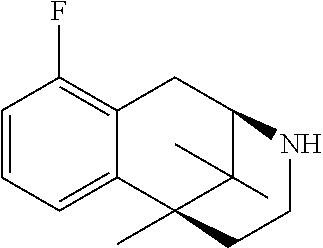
C1=CC=C2C(=C1F)CC1C(C)(C)C2(C)CCN1
